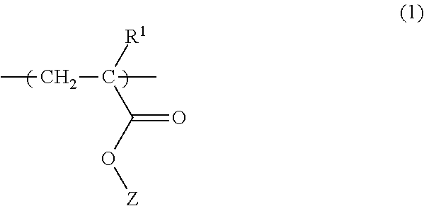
CCC(C)([R1])C(O[Z])=O
